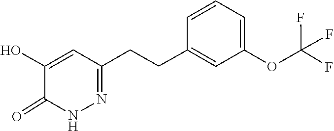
O(C(F)(F)F)C1=CC=CC(CCC2=NNC(=O)C(O)=C2)=C1
